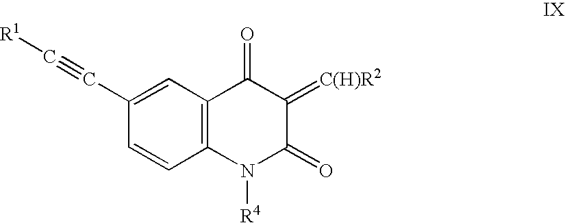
C12=C(C=C(C#C[R1])C=C1)C(=O)C(=[C(H)R2])C(=O)N2[R4]
